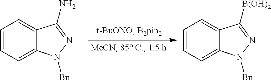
C1=CC=C2C(=C1)C(N)=NN2[Bn].C1=CC=C2C(=C1)C([B(OH)2])=NN2[Bn]
